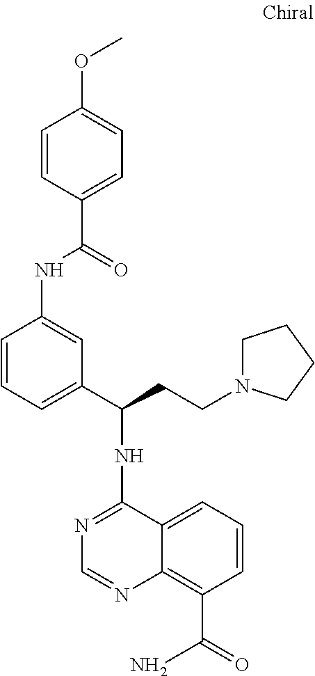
C1(NC(C2=CC=CC(NC(=O)C3=CC=C(OC)C=C3)=C2)CCN2CCCC2)=NC=NC2=C(C(=O)N)C=CC=C12
